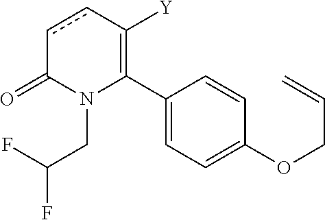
C1(C2=C([Y])ccC(=O)N2CC(F)F)=CC=C(OCC=C)C=C1
